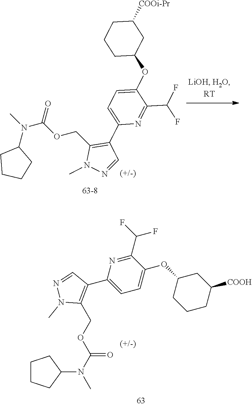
C1(C(F)F)=NC(C2=C(COC(N(C3CCCC3)C)=O)N(C)N=C2)=CC=C1OC1CCCC([COOH])C1.CN(C(=O)OCC1=C(C2=CC=C(OC3CC([COOi-Pr])CCC3)C(C(F)F)=N2)C=NN1C)C1CCCC1
